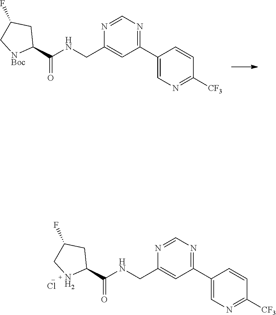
C1(C2=CN=C([CF3])C=C2)=NC=NC(CNC(C2CC(F)C[NBoc]2)=O)=C1.C1(C2=CN=C([CF3])C=C2)=NC=NC(CNC(C2CC(F)CN2)=O)=C1.Cl
